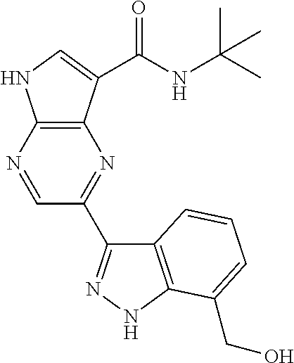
C12=C(N=CC(C3=NNC4=C3C=CC=C4CO)=N1)NC=C2C(NC(C)(C)C)=O
